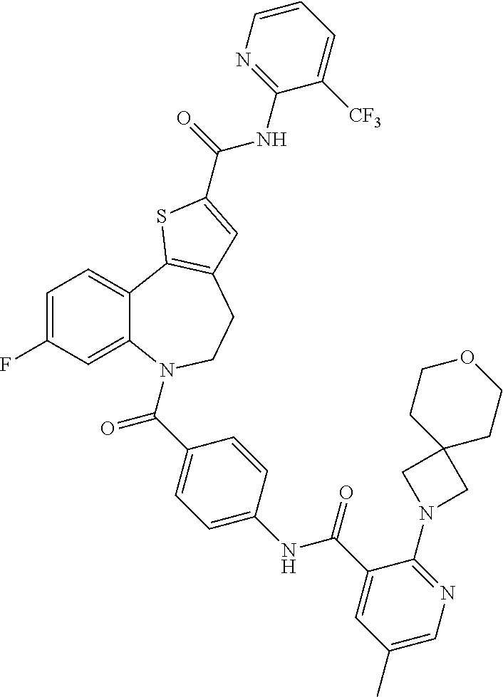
C1=C(F)C=C2C(=C1)C1=C(CCN2C(=O)C2=CC=C(NC(=O)C3=CC(C)=CN=C3N3CC4(C3)CCOCC4)C=C2)C=C(C(=O)NC2=NC=CC=C2[CF3])S1
